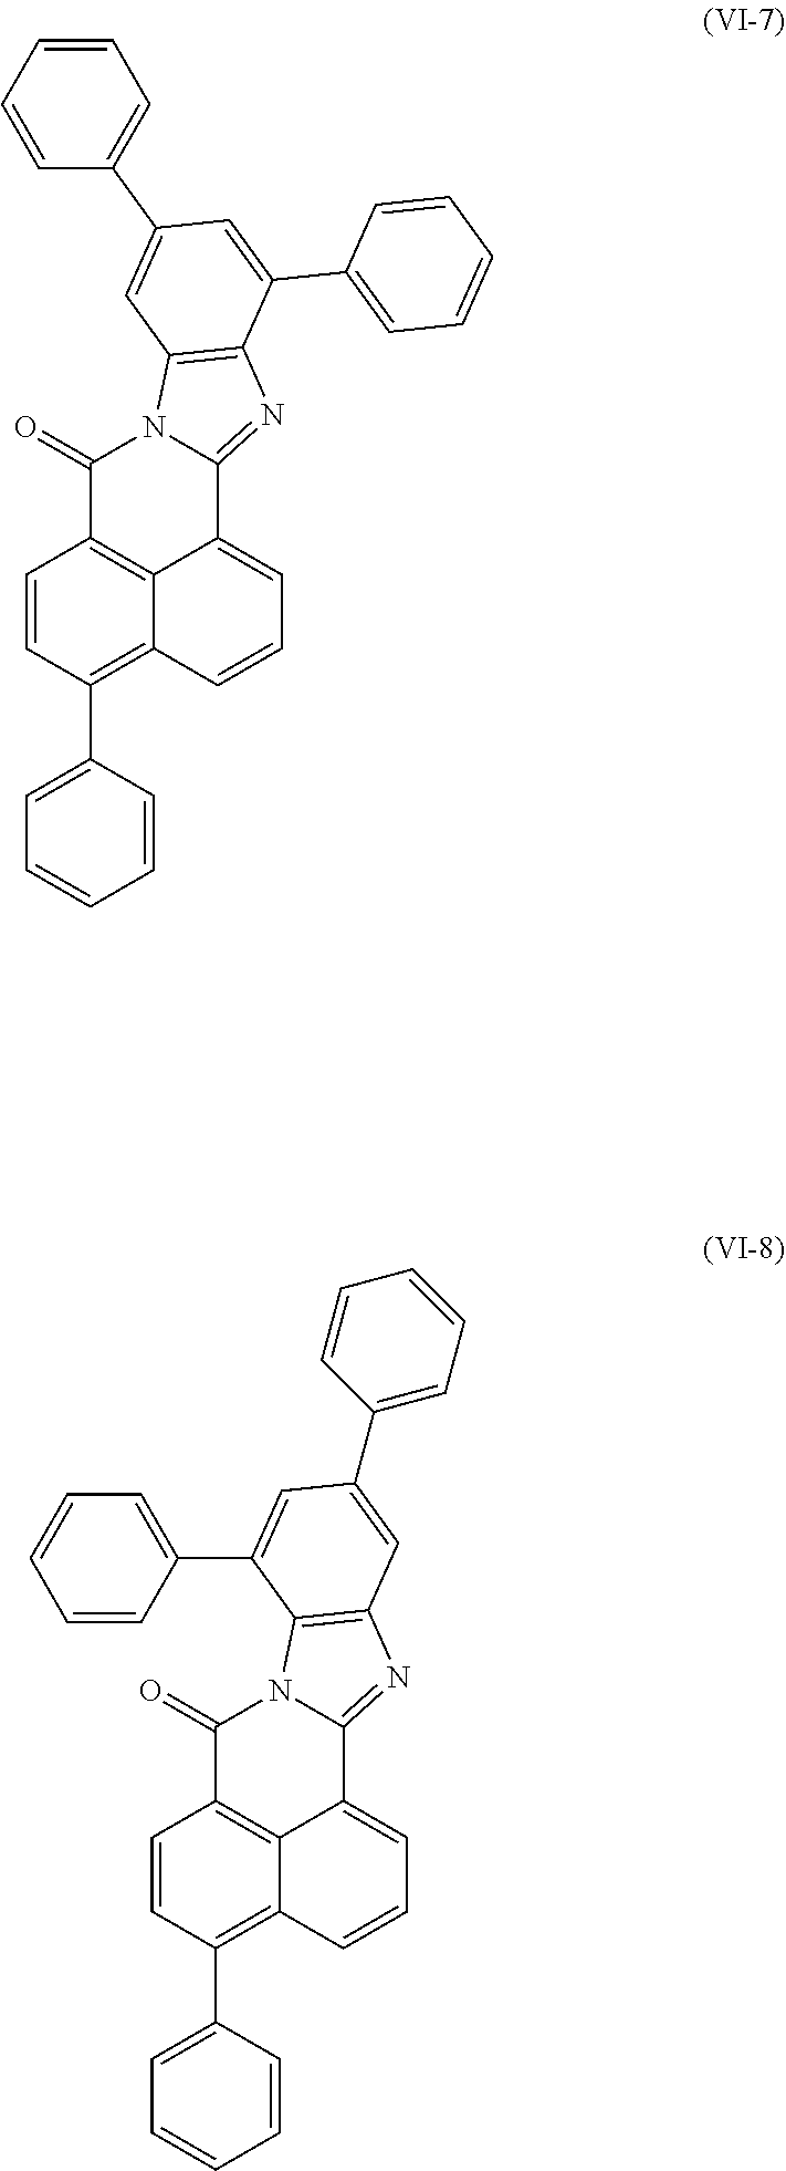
C1=CC(C2=CC=CC=C2)=C2C3=C1C(=O)N1C(=NC4=C1C=C(C1=CC=CC=C1)C=C4C1=CC=CC=C1)C3=CC=C2.C1=CC(C2=CC=CC=C2)=C2C3=C1C(=O)N1C(=NC4=C1C(C1=CC=CC=C1)=CC(C1=CC=CC=C1)=C4)C3=CC=C2
